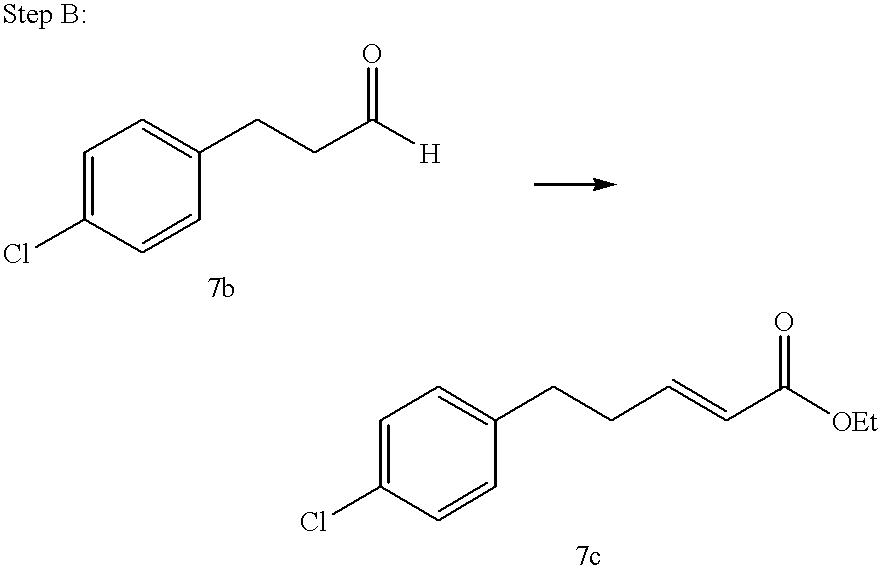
C1=C(Cl)C=CC(CCC([H])=O)=C1.C1=C(Cl)C=CC(CCC=CC([OEt])=O)=C1
